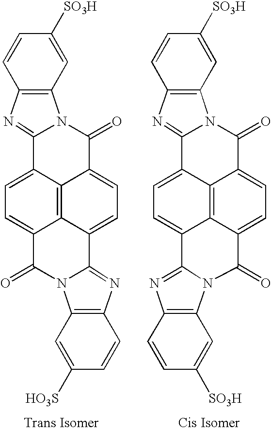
C1=C2C3=C4C(=C1)C1=NC5=C(C=C([SO3H])C=C5)N1C(=O)C4=CC=C3C1=NC3=C(C=C([HO3S])C=C3)N1C2=O.C1=C2C3=C4C(=C1)C1=NC5=C(C=C([SO3H])C=C5)N1C(=O)C4=CC=C3C(=O)N1C3=C(C=CC([SO3H])=C3)N=C21
